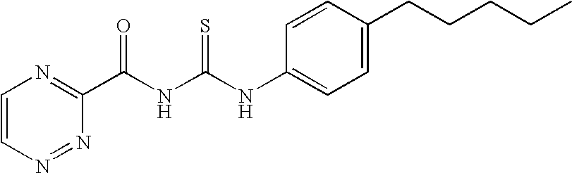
C(NC(NC1=CC=C(CCCCC)C=C1)=S)(=O)C1=NC=CN=N1
